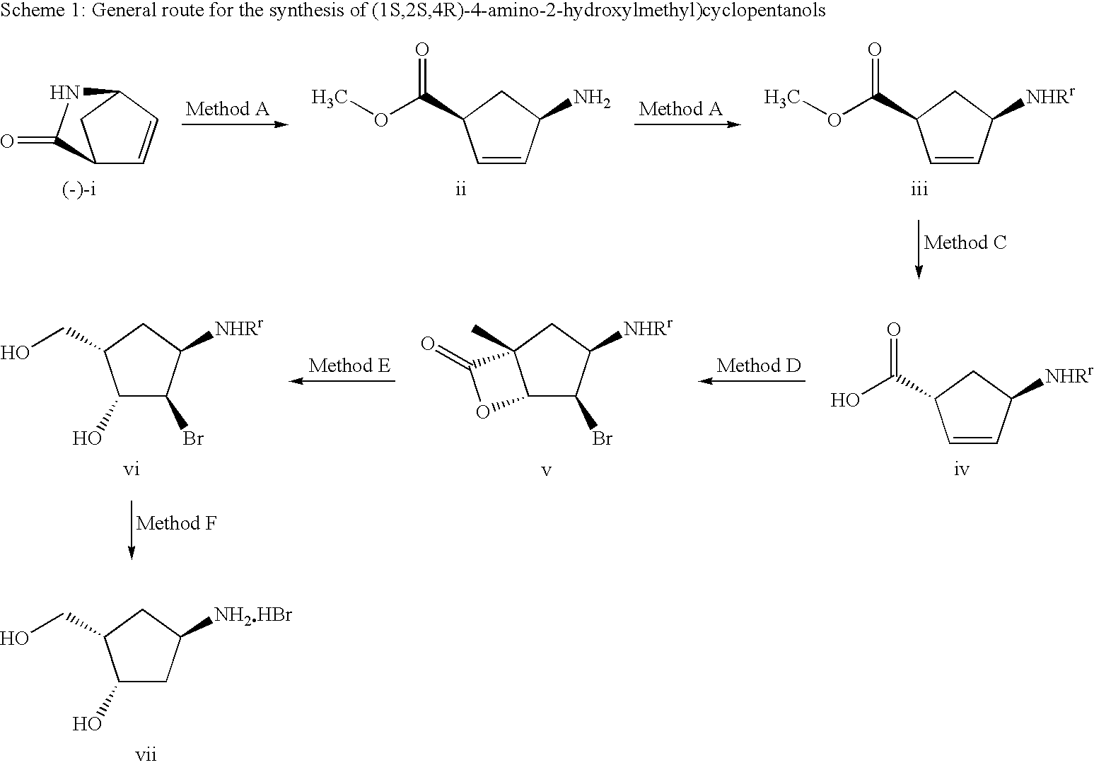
C12C=CC(C1)NC2=O.C1=CC(N)CC1C(OC)=O.C1=CC([NHRr])CC1C(OC)=O.C1(O)C(Br)C([NHRr])CC1CO.C12C(Br)C([NHRr])CC1(C)C(=O)O2.C1=CC([NHRr])CC1C(O)=O.C1(O)CC([NH2HBr])CC1CO
